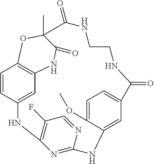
C1=CC2=CC3=C1OC(C)(C(=O)N3)C(=O)NCCNC(=O)C1=CC=C(OC)C(=C1)NC1=NC(=C(F)C=N1)N2
